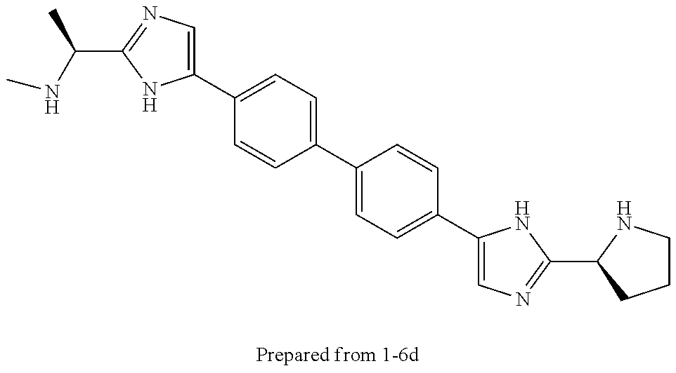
CNC(C)C1=NC=C(C2=CC=C(C3=CC=C(C4=CN=C(C5NCCC5)N4)C=C3)C=C2)N1
